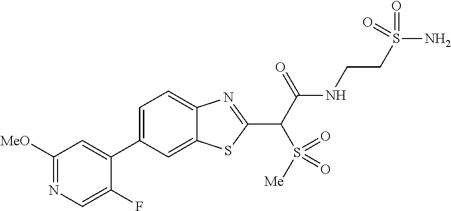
C1(C2=CC([MeO])=NC=C2F)=CC=C2C(=C1)SC(C(C(NCCS(N)(=O)=O)=O)S(=O)([Me])=O)=N2
